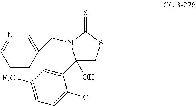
C1(O)(C2=CC([F3C])=CC=C2Cl)CSC(=S)N1CC1=CN=CC=C1
